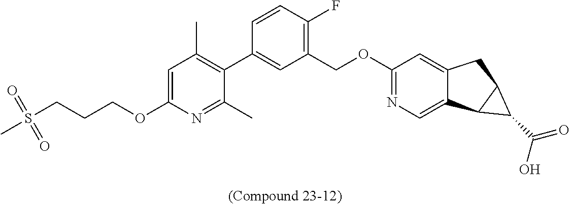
C1(C)=NC(OCCCS(C)(=O)=O)=CC(C)=C1C1=CC(COC2=NC=C3C(=C2)CC2C3C2C(O)=O)=C(F)C=C1
